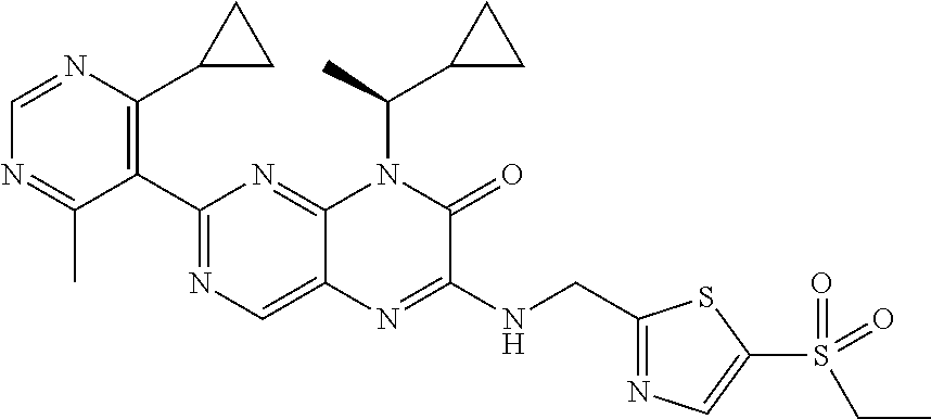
C1=NC(C2CC2)=C(C2=NC=C3C(=N2)N(C(C)C2CC2)C(=O)C(NCC2=NC=C(S(CC)(=O)=O)S2)=N3)C(C)=N1
